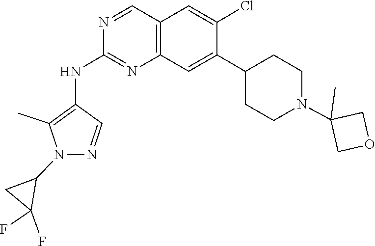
C1=NN(C2CC2(F)F)C(C)=C1NC1=NC2=C(C=N1)C=C(Cl)C(C1CCN(C3(C)COC3)CC1)=C2
